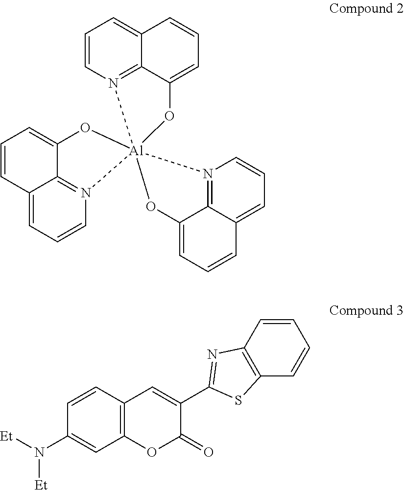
C12=CC=CN3=C1C(=CC=C2)O[Al]312(N3=C4C(=CC=C3)C=CC=C4O1)N1=C3C(=CC=C1)C=CC=C3O2.C1(N([Et])[Et])=CC2=C(C=C1)C=C(C1=NC3=C(C=CC=C3)S1)C(=O)O2
